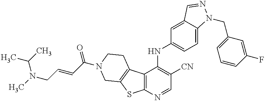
C12=C(C(NC3=CC=C4C(=C3)C=NN4CC3=CC=CC(F)=C3)=C([CN])C=N1)C1=C(S2)CN(C(C=CCN(C(C)C)C)=O)CC1
